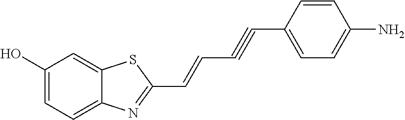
C1(O)=CC=C2C(=C1)SC(C=CC#CC1=CC=C(N)C=C1)=N2
